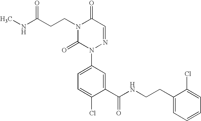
C1(C(NCCC2=CC=CC=C2Cl)=O)=CC(N2N=CC(=O)N(CCC(NC)=O)C2=O)=CC=C1Cl
